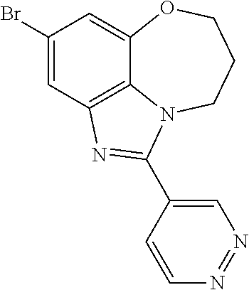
C1(Br)=CC2=C3C(=C1)OCCCN3C(C1=CN=NC=C1)=N2
